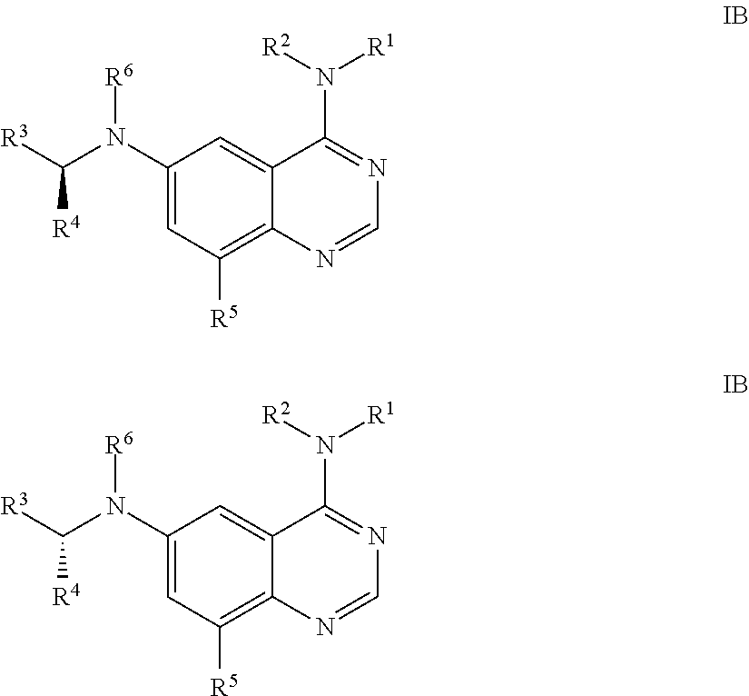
C1(N(C([R3])[R4])[R6])=CC([R5])=C2C(=C1)C(N([R1])[R2])=NC=N2.C1(N(C([R3])[R4])[R6])=CC([R5])=C2C(=C1)C(N([R1])[R2])=NC=N2
